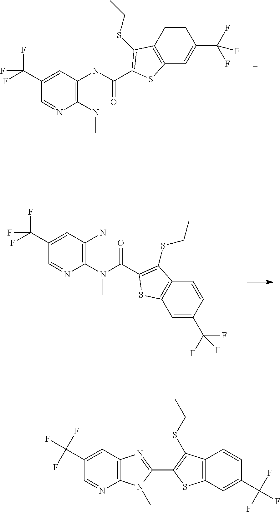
C1(NC)=C(NC(=O)C2=C(SCC)C3=C(C=C(C(F)(F)F)C=C3)S2)C=C(C(F)(F)F)C=N1.C1(N(C)C(=O)C2=C(SCC)C3=C(C=C(C(F)(F)F)C=C3)S2)=C(N)C=C(C(F)(F)F)C=N1.C12=C(C=C(C(F)(F)F)C=N1)N=C(C1=C(SCC)C3=C(S1)C=C(C(F)(F)F)C=C3)N2C
